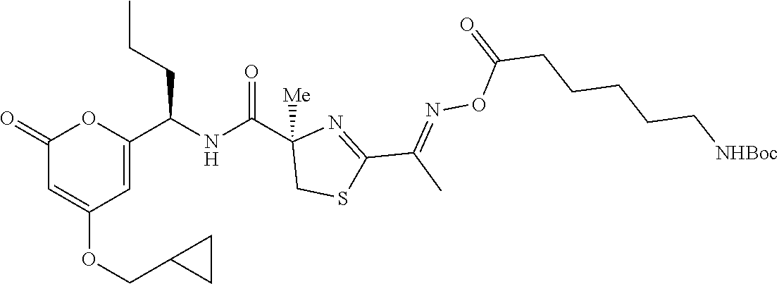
C1(=O)C=C(OCC2CC2)C=C(C(NC(C2([Me])CSC(C(C)=NOC(CCCCC[NHBoc])=O)=N2)=O)CCC)O1
